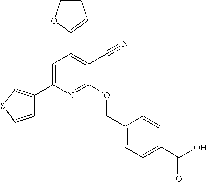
C1=CSC=C1C1=CC(C2=CC=CO2)=C(C#N)C(OCC2=CC=C(C(O)=O)C=C2)=N1
